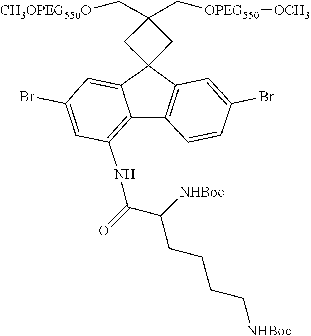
C12=C(NC(C([NHBoc])CCCC[NHBoc])=O)C=C(Br)C=C1C1(C3=C2C=CC(Br)=C3)CC(C[OPEG550][OCH3])(C[CH3OPEG550O])C1
